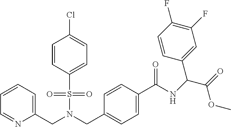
C(N(CC1=CC=C(C(NC(C(=O)OC)C2=CC(F)=C(F)C=C2)=O)C=C1)S(=O)(=O)C1=CC=C(Cl)C=C1)C1=CC=CC=N1
